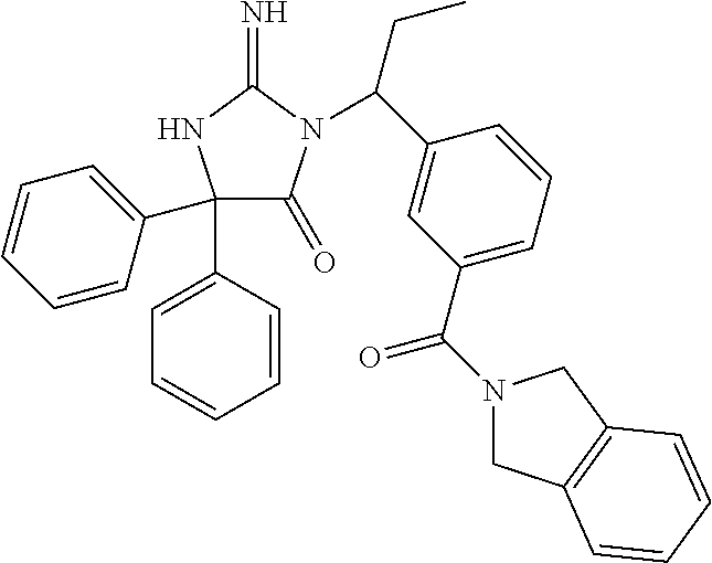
C1(C2=CC=CC=C2)(C2=CC=CC=C2)C(=O)N(C(C2=CC(C(=O)N3CC4=C(C3)C=CC=C4)=CC=C2)CC)C(=N)N1
